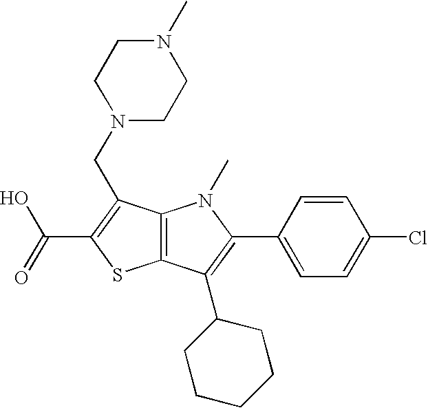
C12=C(C(C3CCCCC3)=C(C3=CC=C(Cl)C=C3)N1C)SC(C(=O)O)=C2CN1CCN(C)CC1
